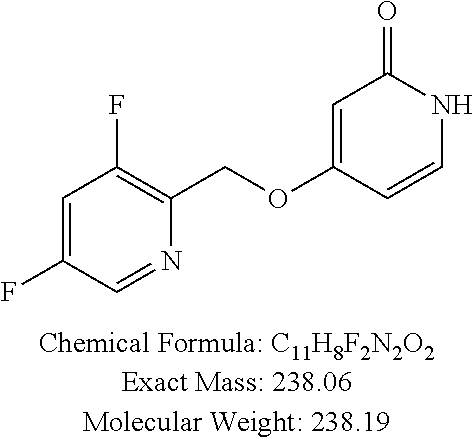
C1=C(F)C=NC(COC2=CC(=O)NC=C2)=C1F
